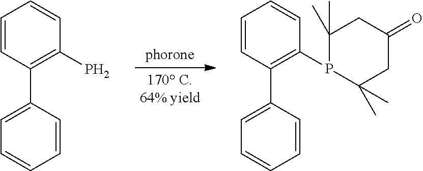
C1=CC(C2=CC=CC=C2)=C(P)C=C1.C1=CC(C2=CC=CC=C2)=C(P2C(C)(C)CC(=O)CC2(C)C)C=C1
